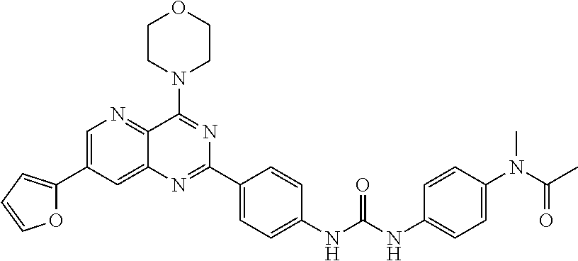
O1C(C2=CN=C3C(=C2)N=C(C2=CC=C(NC(NC4=CC=C(N(C(C)=O)C)C=C4)=O)C=C2)N=C3N2CCOCC2)=CC=C1
